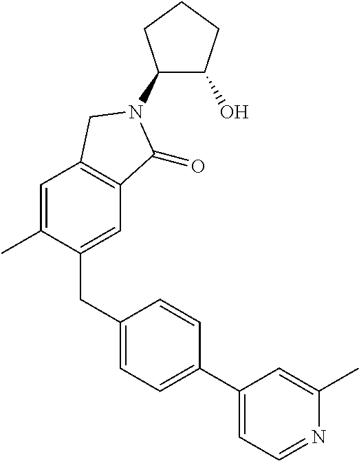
C1(CC2=CC=C(C3=CC=NC(C)=C3)C=C2)=CC2=C(C=C1C)CN(C1C(O)CCC1)C2=O
